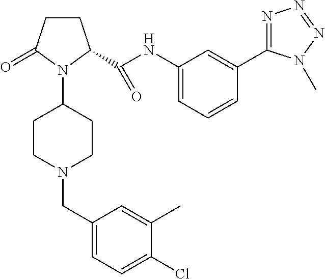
C1CC(=O)N(C2CCN(CC3=CC=C(Cl)C(C)=C3)CC2)C1C(NC1=CC=CC(C2=NN=NN2C)=C1)=O
